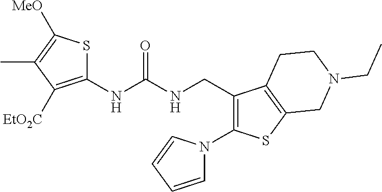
S1C(NC(NCC2=C(N3C=CC=C3)SC3=C2CCN(CC)C3)=O)=C([EtO2C])C(C)=C1[MeO]
